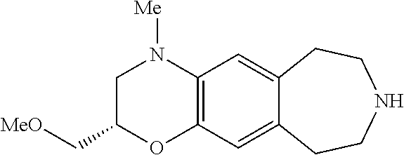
N1([Me])C2=C(OC(C[MeO])C1)C=C1C(=C2)CCNCC1
